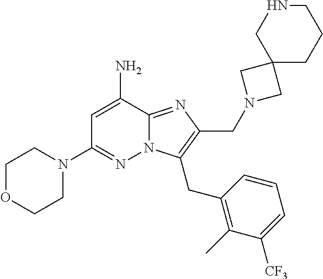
C1=C(N)C2=NC(CN3CC4(CCCNC4)C3)=C(CC3=C(C)C([CF3])=CC=C3)N2N=C1N1CCOCC1
